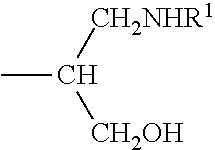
CC([CH2NHR1])[CH2OH]
